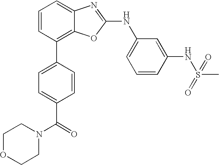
C1=CC(C2=CC=C(C(=O)N3CCOCC3)C=C2)=C2C(=C1)N=C(NC1=CC=CC(NS(C)(=O)=O)=C1)O2
